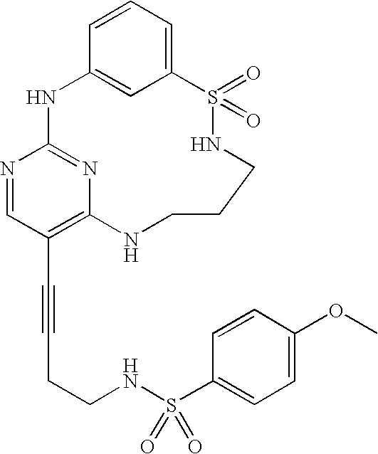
C1=CC=C2C=C1NC1=NC(=C(C#CCCNS(C3=CC=C(OC)C=C3)(=O)=O)C=N1)NCCCNS2(=O)=O
